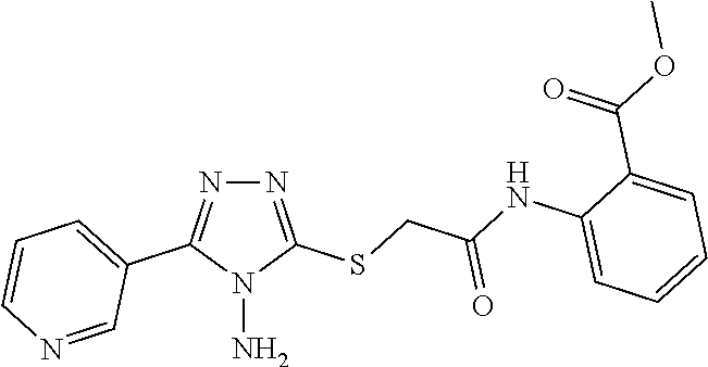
N1=C(SCC(NC2=CC=CC=C2C(OC)=O)=O)N(N)C(C2=CC=CN=C2)=N1
